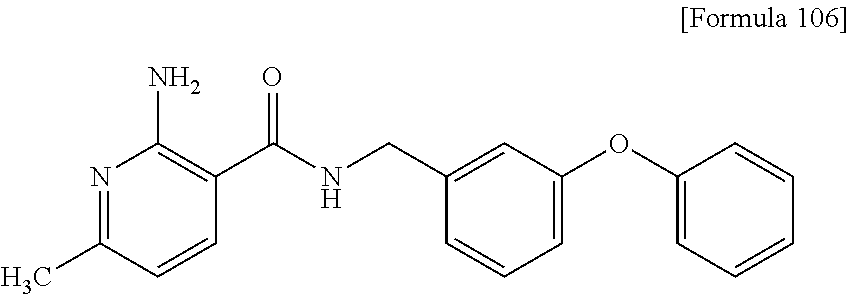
N1=C(C)C=CC(C(NCC2=CC(OC3=CC=CC=C3)=CC=C2)=O)=C1N
